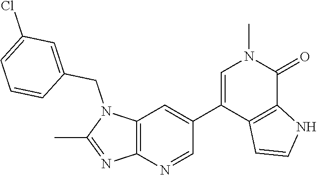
N1(CC2=CC(Cl)=CC=C2)C(C)=NC2=C1C=C(C1=CN(C)C(=O)C3=C1C=CN3)C=N2
